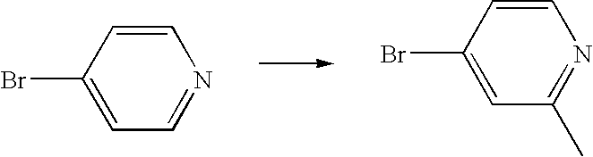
C1=CC(Br)=CC=N1.C1=CC(Br)=CC(C)=N1
